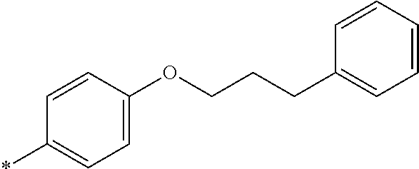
C1=CC(OCCCC2=CC=CC=C2)=CC=C1*
